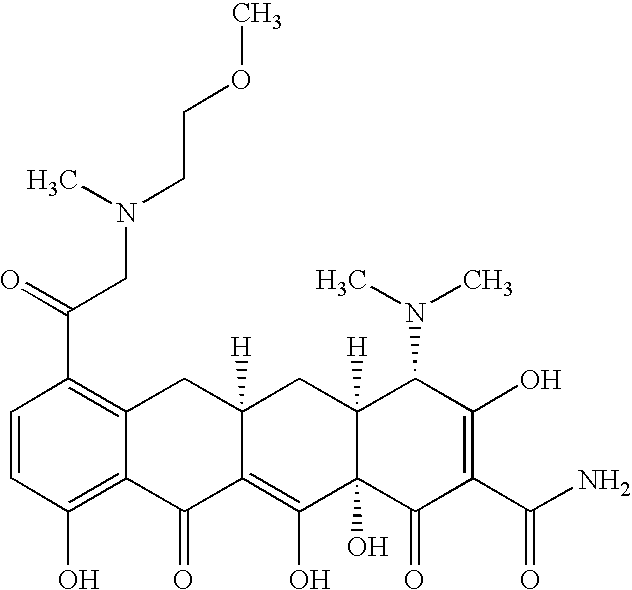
C1=CC(O)=C2C(=C1C(CN(CCOC)C)=O)CC1([H])C(=C(O)C3(O)C([H])(C1)C(N(C)C)C(O)=C(C(N)=O)C3=O)C2=O
